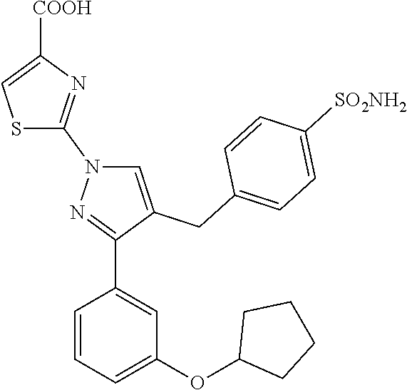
C1=CC=C(OC2CCCC2)C=C1C1=NN(C2=NC([COOH])=CS2)C=C1CC1=CC=C([SO2NH2])C=C1
